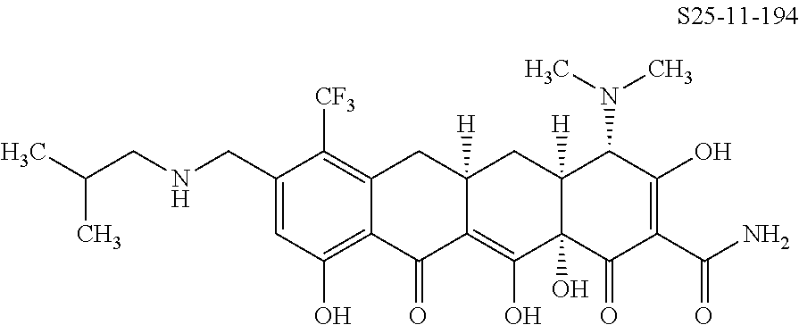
C1(CNCC(C)C)=CC(O)=C2C(=C1[CF3])CC1([H])C(=C(O)C3(O)C([H])(C1)C(N(C)C)C(O)=C(C(N)=O)C3=O)C2=O
